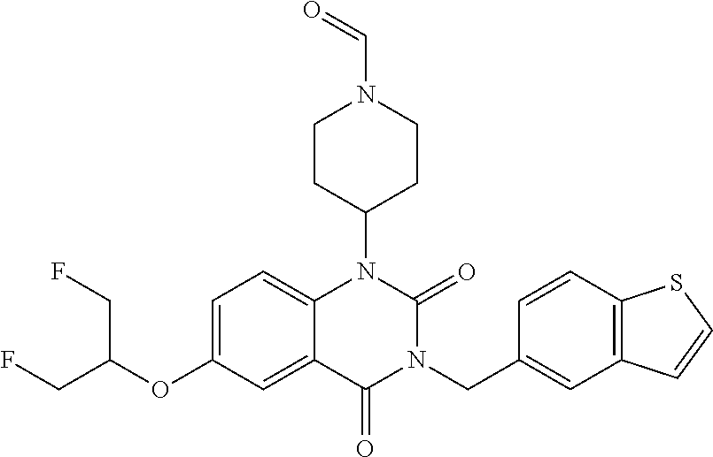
C1=C(OC(CF)CF)C=C2C(=C1)N(C1CCN(C=O)CC1)C(=O)N(CC1=CC3=C(C=C1)SC=C3)C2=O
